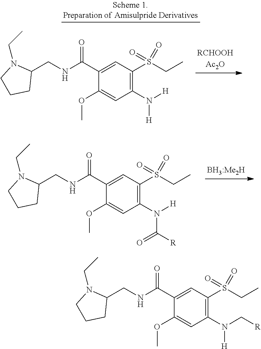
C1(S(CC)(=O)=O)=C(N(C[R])[H])C=C(OC)C(C(NCC2CCCN2CC)=O)=C1.C1(S(CC)(=O)=O)=C(N([H])[H])C=C(OC)C(C(NCC2CCCN2CC)=O)=C1.C1(S(CC)(=O)=O)=C(N([H])C([R])=O)C=C(OC)C(C(NCC2CCCN2CC)=O)=C1
